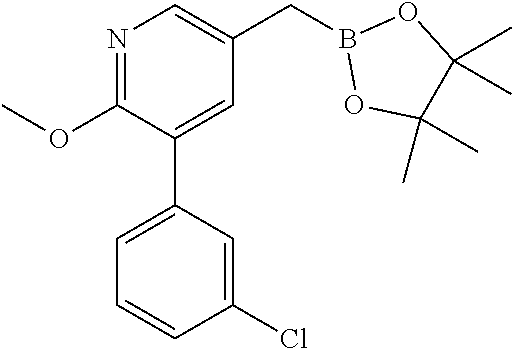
C1(OC)=NC=C(CB2OC(C)(C)C(C)(C)O2)C=C1C1=CC=CC(Cl)=C1
